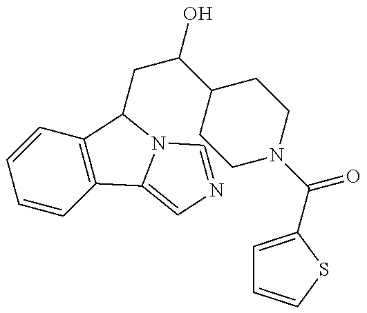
C1=CC2=C(C=C1)C(CC(C1CCN(C(=O)C3=CC=CS3)CC1)O)N1C2=CN=C1
